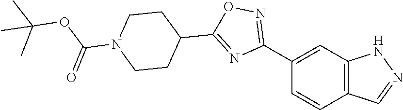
C1(C2=NOC(C3CCN(C(=O)OC(C)(C)C)CC3)=N2)=CC2=C(C=C1)C=NN2
